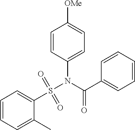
C1=CC=C(C)C(S(N(C(C2=CC=CC=C2)=O)C2=CC=C([OMe])C=C2)(=O)=O)=C1
